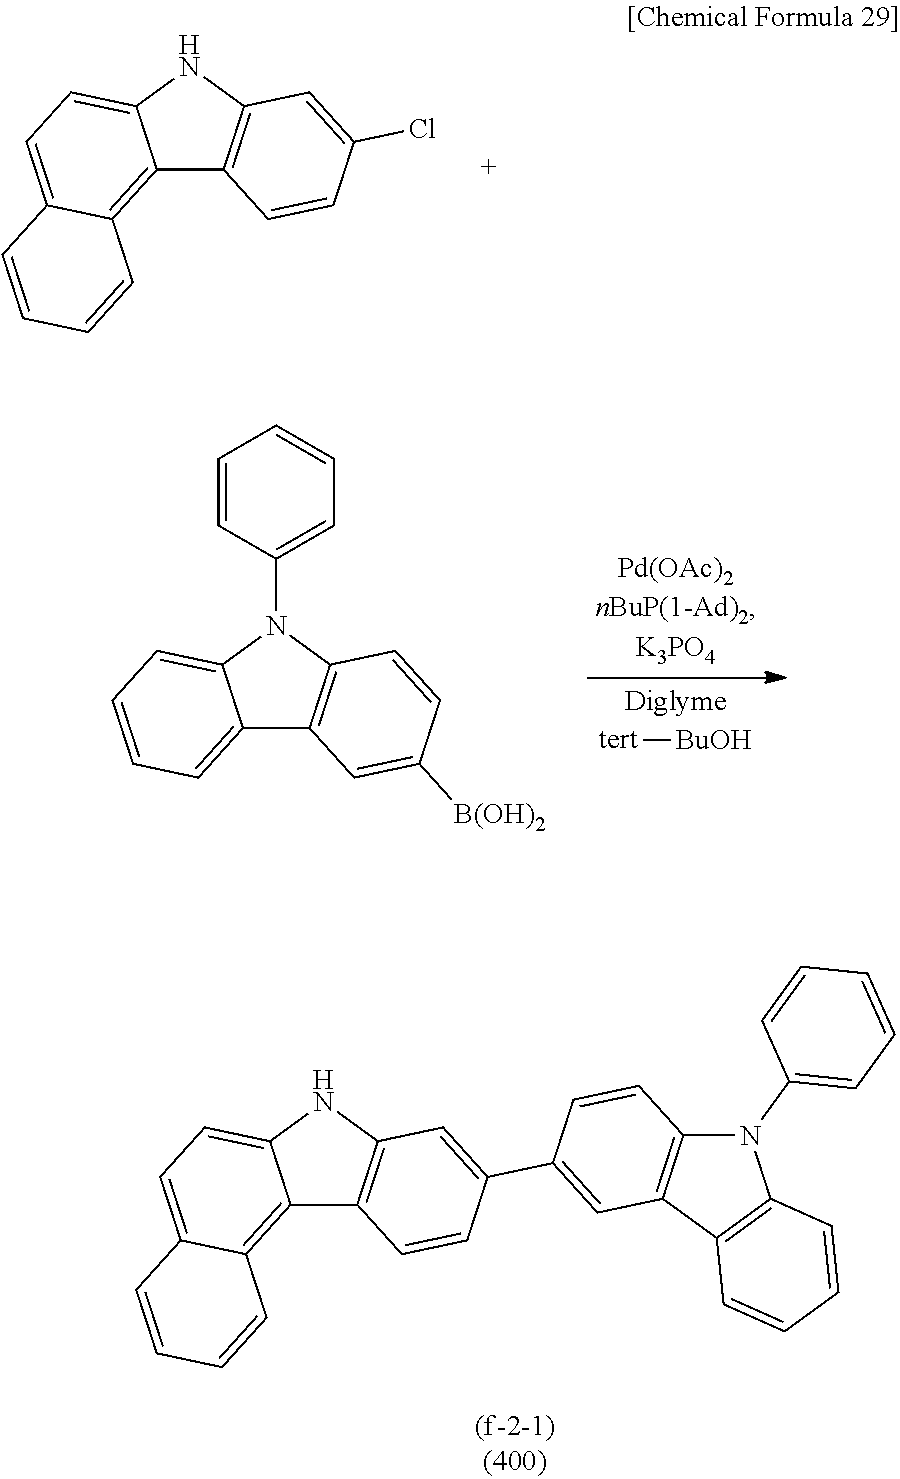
C12=C3C(=CC=C1NC1=C2C=CC(C2=CC4=C(C=C2)N(C2=CC=CC=C2)C2=C4C=CC=C2)=C1)C=CC=C3.C12=C3C(=CC=C1NC1=C2C=CC(Cl)=C1)C=CC=C3.[tert][BuOH].C12=CC=CC=C1N(C1=CC=CC=C1)C1=C2C=C([B(OH)2])C=C1
